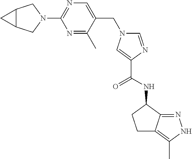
N1=C(N2CC3C(C2)C3)N=C(C)C(CN2C=NC(C(NC3CCC4=C(C)NN=C34)=O)=C2)=C1
